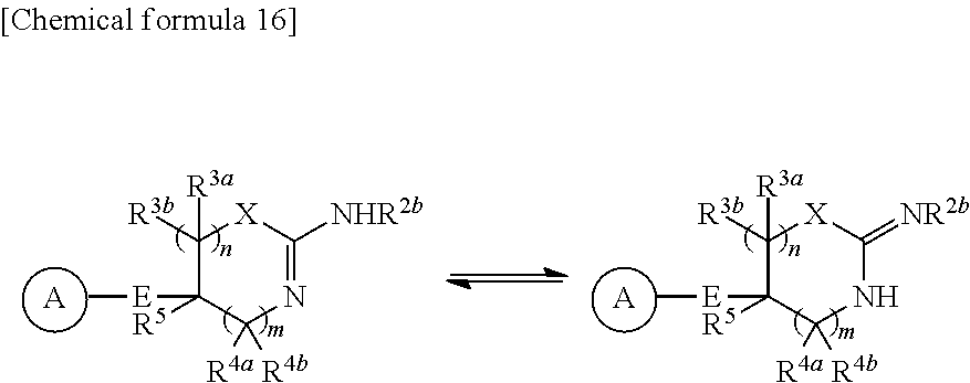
C1([R3b])([R3a])C([E]C)([R5])C([R4a])([R4b])NC(=[NR2b])[X]1.[A].C1([R3b])([R3a])C([E]C)([R5])C([R4a])([R4b])N=C([NHR2b])[X]1.[A]
